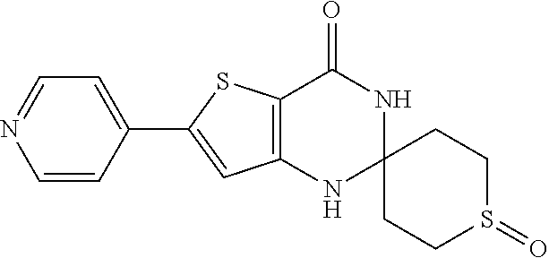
C1=CC(C2=CC3=C(S2)C(=O)NC2(N3)CCS(=O)CC2)=CC=N1
